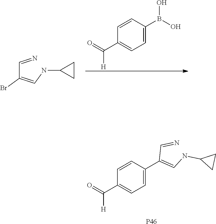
C1=C(C(=CNC2CC2)C=N)C=CC(C(=O)[H])=C1.[P46].C1=C(B(O)O)C=CC(C(=O)[H])=C1.C(C(=CNC1CC1)Br)=N
